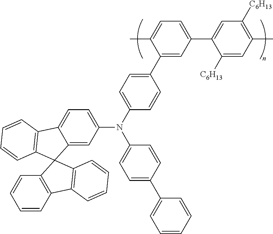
C12=CC(N(C3=CC=C(C4=CC(C5=CC([C6H13])=C(C)C=C5[C6H13])=CC=C4C)C=C3)C3=CC=C(C4=CC=CC=C4)C=C3)=CC=C1C1=C(C=CC=C1)C21C2=C(C=CC=C2)C2=C1C=CC=C2
